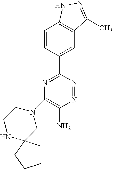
C1=CC(C2=NC(N3CCNC4(C3)CCCC4)=C(N)N=N2)=CC2=C1NN=C2C
